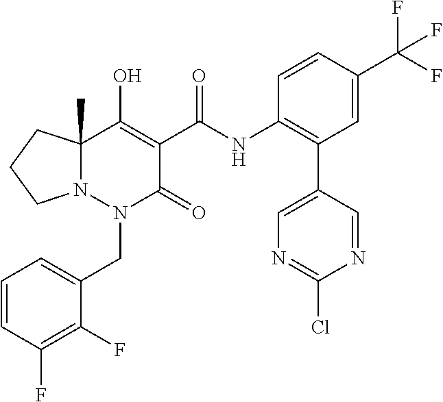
C1=CC(F)=C(F)C(CN2C(=O)C(C(=O)NC3=C(C4=CN=C(Cl)N=C4)C=C(C(F)(F)F)C=C3)=C(O)C3(C)N2CCC3)=C1
